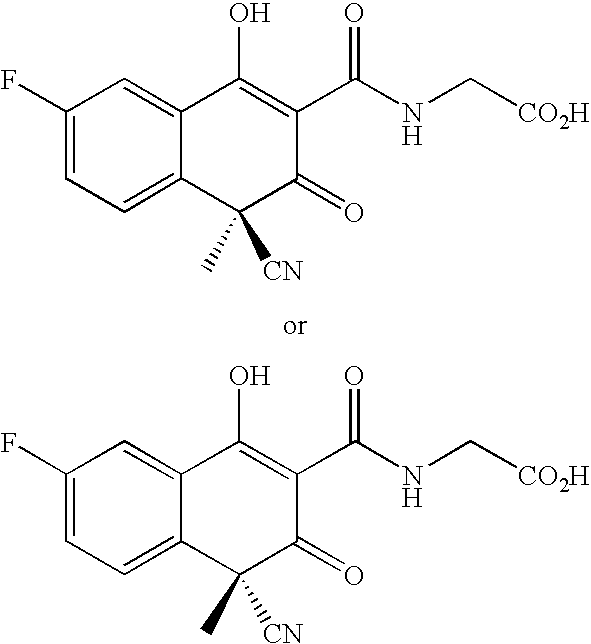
C1=C(F)C=C2C(=C1)C([CN])(C)C(=O)C(C(NC[CO2H])=O)=C2O.C1=C(F)C=C2C(=C1)C(C)([CN])C(=O)C(C(NC[CO2H])=O)=C2O
